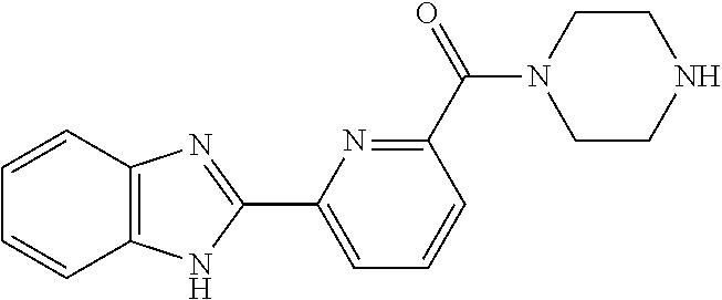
C1=CC2=C(C=C1)NC(C1=CC=CC(C(=O)N3CCNCC3)=N1)=N2
